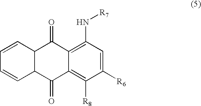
C1(N[R7])=C2C(=C([R8])C([R6])=C1)C(=O)C1C(C2=O)C=CC=C1
